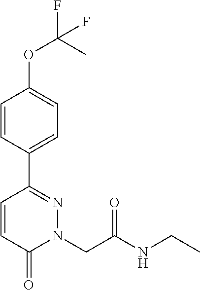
C1=CC(C2=NN(CC(NCC)=O)C(=O)C=C2)=CC=C1OC(C)(F)F
